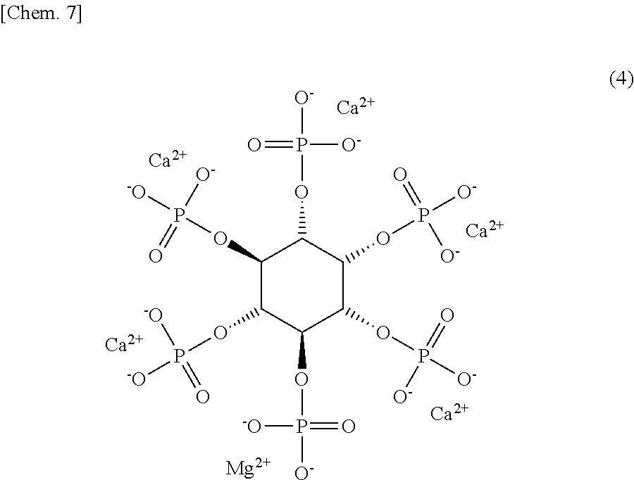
C1(OP([O-])(=O)[-O])C(OP([-O])([-O])=O)C(OP([O-])([-O])=O)C(OP([O-])(=O)[O-])C(OP([O-])(=O)[O-])C1OP([O-])(=O)[O-].[Ca].[Ca].[Ca].[Ca].[Ca].[Mg]
